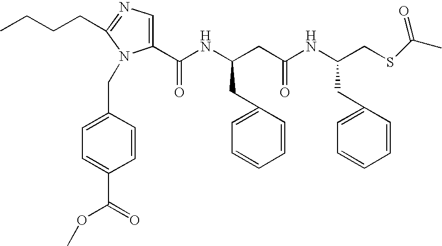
C1(C(NC(CC(NC(CSC(C)=O)CC2=CC=CC=C2)=O)CC2=CC=CC=C2)=O)=CN=C(CCCC)N1CC1=CC=C(C(=O)OC)C=C1
